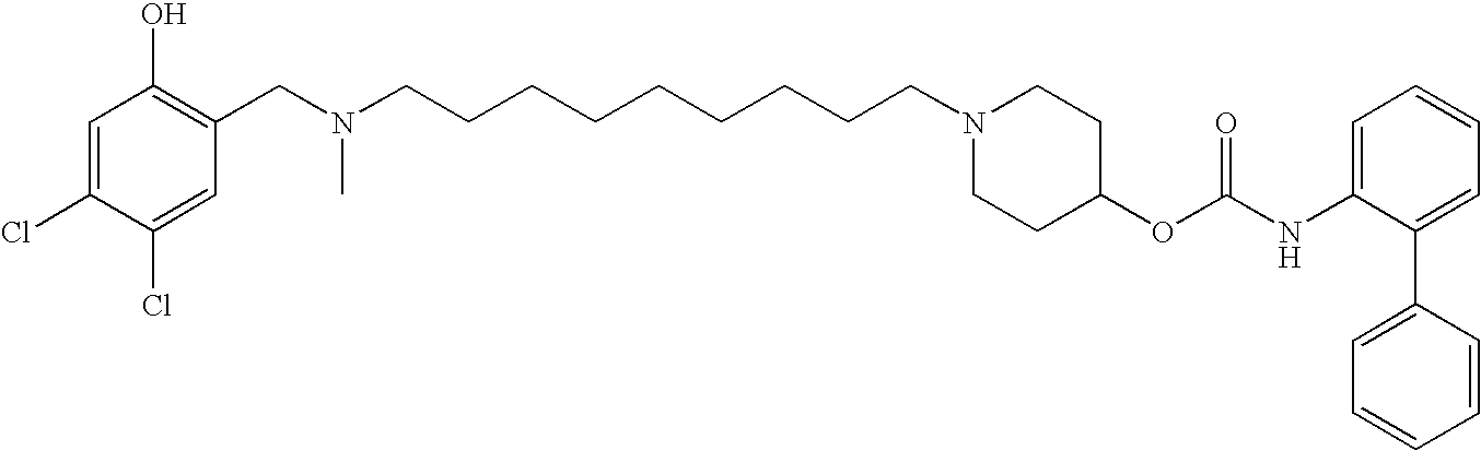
C1(CN(CCCCCCCCCN2CCC(OC(NC3=CC=CC=C3C3=CC=CC=C3)=O)CC2)C)=C(O)C=C(Cl)C(Cl)=C1
